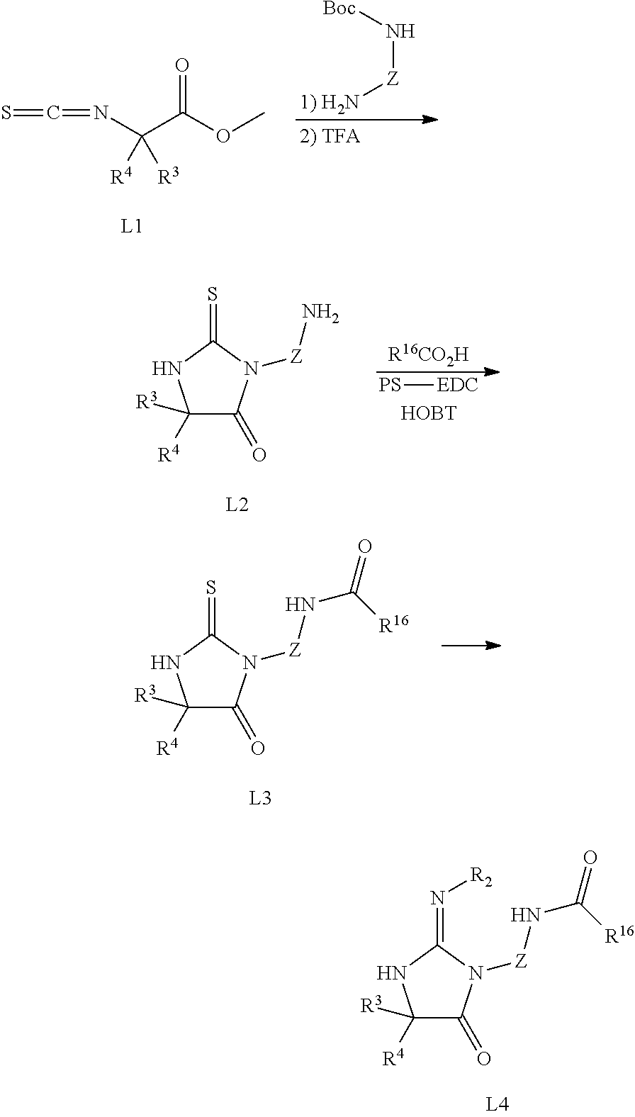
N(C(C(OC)=O)([R4])[R3])=C=S.N([Z]N)[Boc].C1([R3])([R4])C(=O)N([Z]N)C(=S)N1.[R16CO2H].[PS][EDC].[HOBT].C1([R3])([R4])C(=O)N([Z]NC(=O)[R16])C(=S)N1.C1([R3])([R4])C(=O)N([Z]NC(=O)[R16])C(=N[R2])N1
